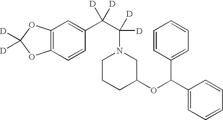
C12=C(C=CC(C(C(N3CCCC(OC(C4=CC=CC=C4)C4=CC=CC=C4)C3)([D])[D])([D])[D])=C1)OC([D])([D])O2
